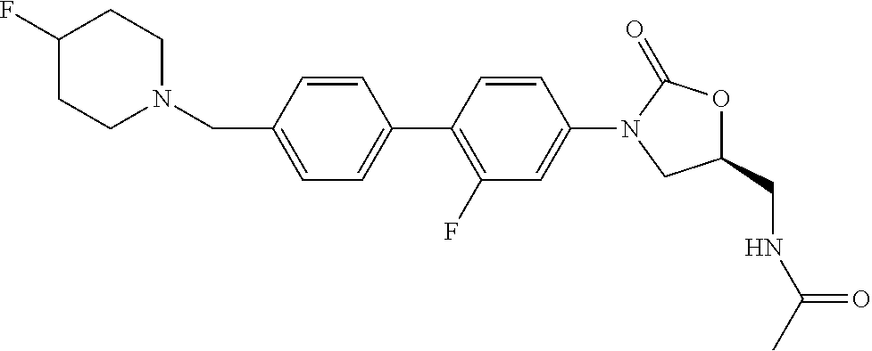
C1=C(C2=C(F)C=C(N3CC(CNC(C)=O)OC3=O)C=C2)C=CC(CN2CCC(F)CC2)=C1
